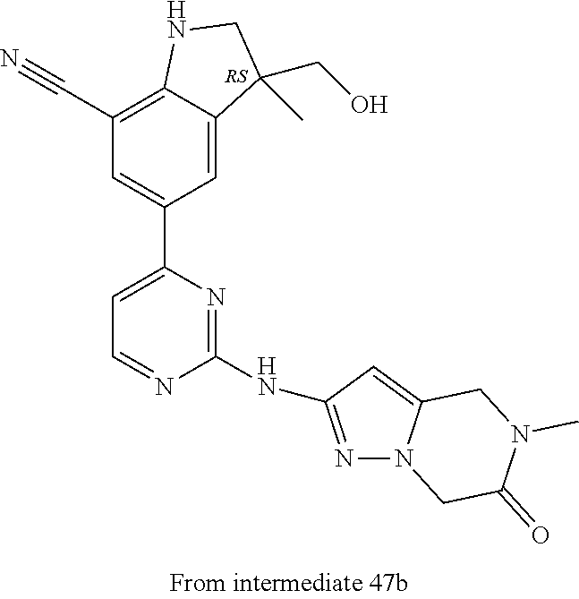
C1(NC2=NN3C(=C2)CN(C)C(=O)C3)=NC(C2=CC(C#N)=C3C(=C2)C(CO)(C)CN3)=CC=N1
